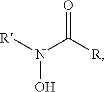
[R]N(C([R])=O)O
